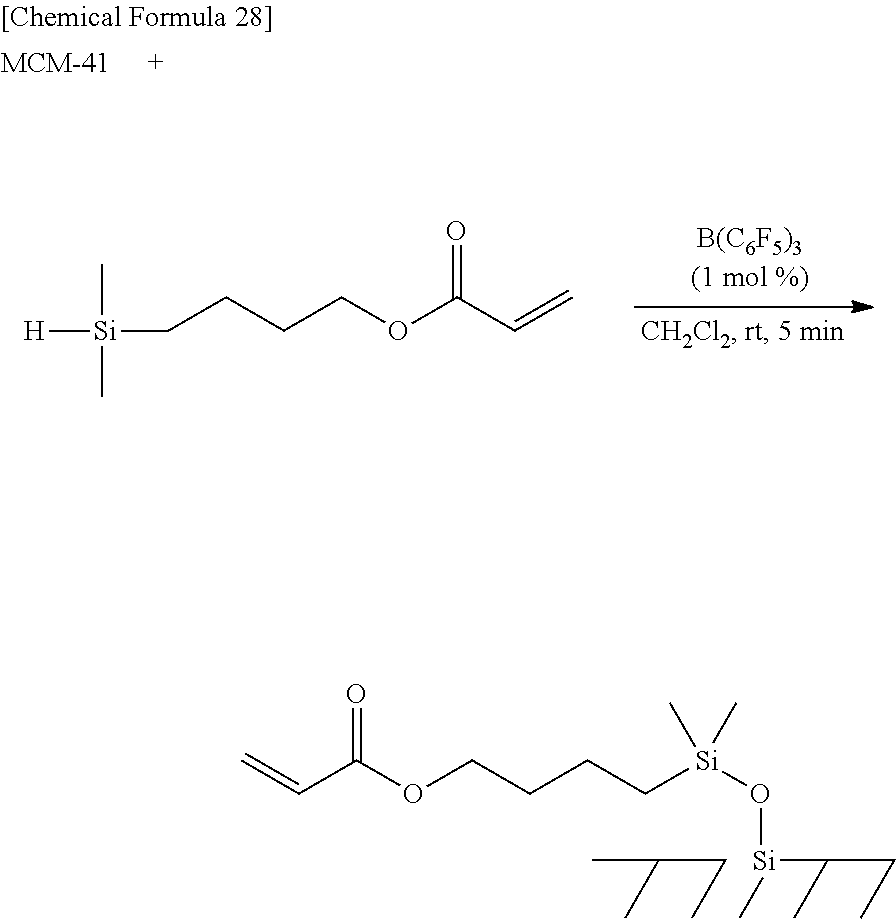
C(CCCOC(C=C)=O)[Si](C)(C)[H].C=CC(OCCCC[Si](O[Si](C(C)CC)C)(C)C)=O.C(C)C(C)C
